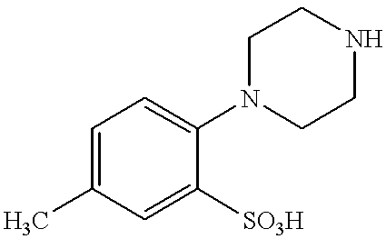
C1=C(C)C=C([SO3H])C(N2CCNCC2)=C1
